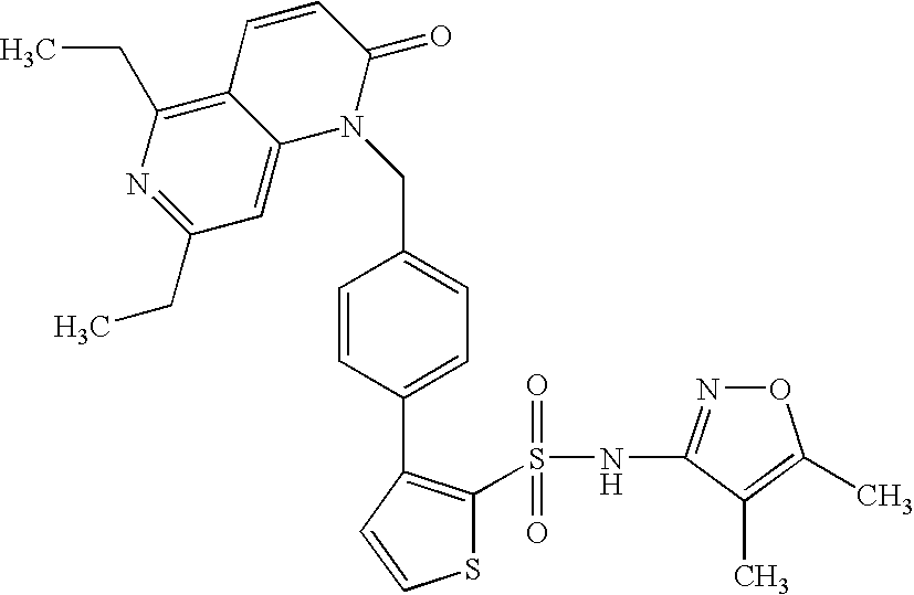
N1=C(NS(C2=C(C3=CC=C(CN4C(=O)C=CC5=C(CC)N=C(CC)C=C45)C=C3)C=CS2)(=O)=O)C(C)=C(C)O1
